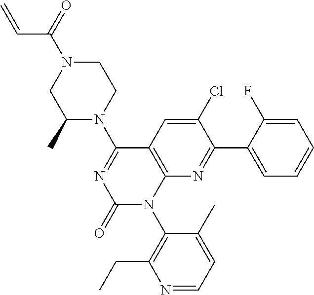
C1(C)N(C2=NC(=O)N(C3=C(CC)N=CC=C3C)C3=C2C=C(Cl)C(C2=CC=CC=C2F)=N3)CCN(C(=O)C=C)C1
